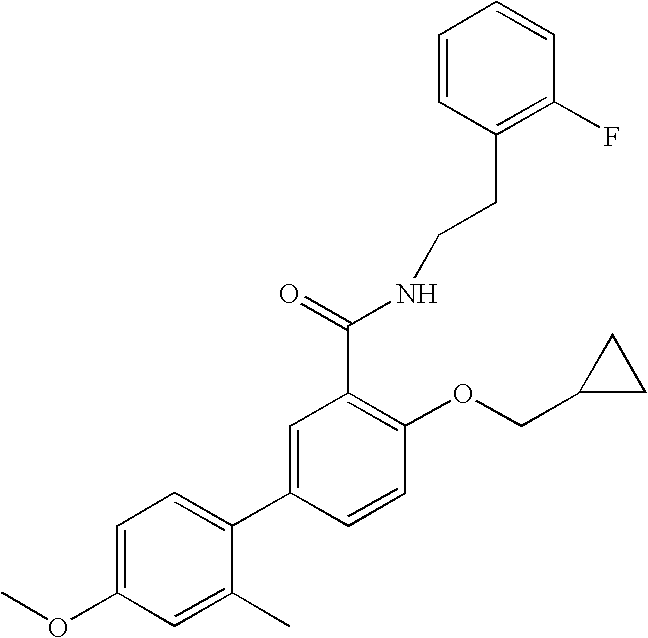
C1=C(OC)C=C(C)C(C2=CC(C(NCCC3=C(F)C=CC=C3)=O)=C(OCC3CC3)C=C2)=C1
